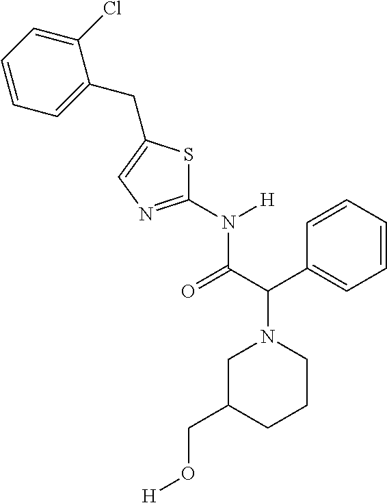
C1(Cl)=CC=CC=C1CC1=CN=C(N([H])C(C(C2=CC=CC=C2)N2CC(CO[H])CCC2)=O)S1
